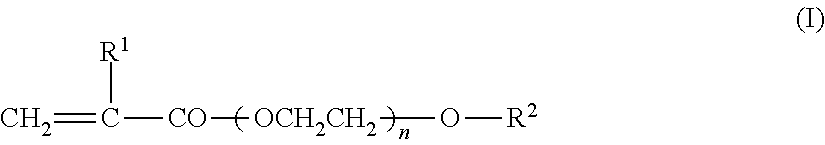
C=C([R1])[CO][OCH2CH2]O[R2]
